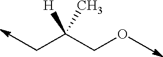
CC(CO)(C)[H]
